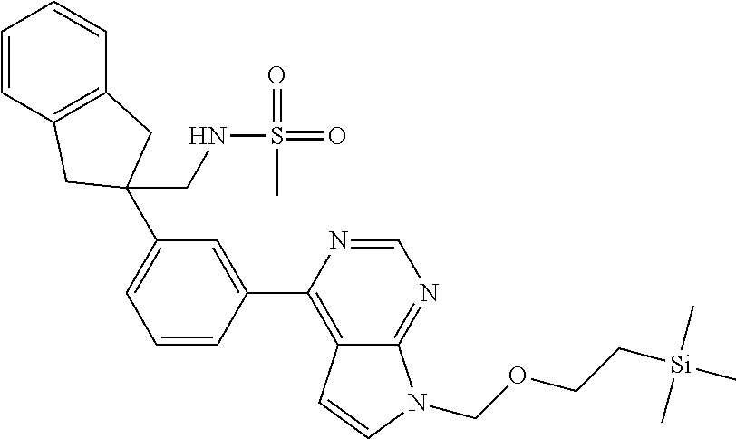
C1=CC2=C(C=C1)CC(CNS(=O)(C)=O)(C1=CC=CC(C3=C4C(=NC=N3)N(COCC[Si](C)(C)C)C=C4)=C1)C2
